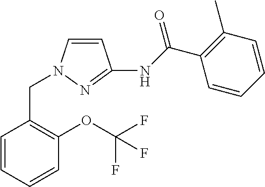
C1=CC=CC(CN2C=CC(NC(C3=C(C)C=CC=C3)=O)=N2)=C1OC(F)(F)F
